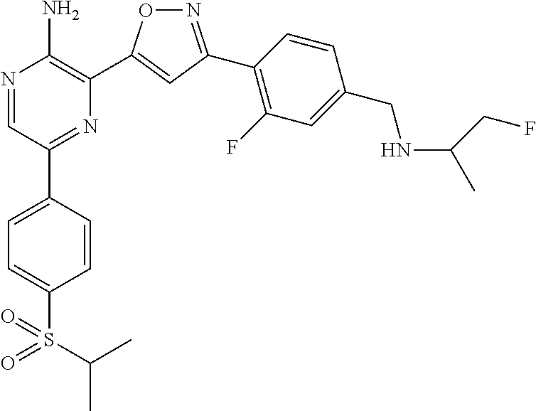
N1=C(C2=C(F)C=C(CNC(CF)C)C=C2)C=C(C2=C(N)N=CC(C3=CC=C(S(=O)(=O)C(C)C)C=C3)=N2)O1
